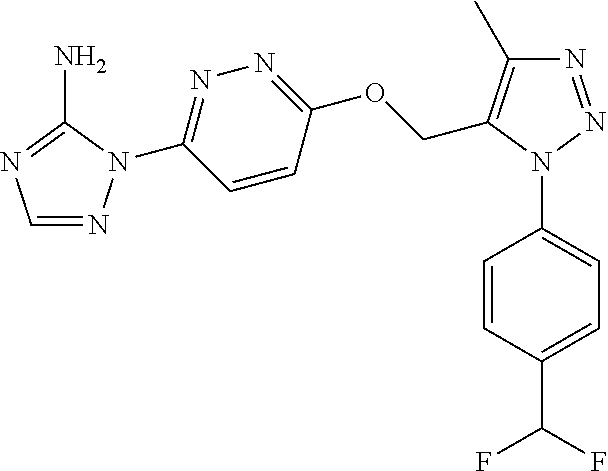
C1=CC(N2N=NC(C)=C2COC2=NN=C(N3N=CN=C3N)C=C2)=CC=C1C(F)F
